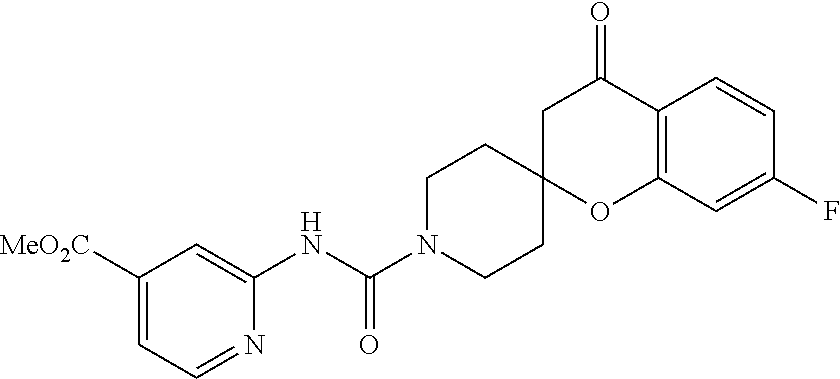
C1([MeO2C])=CC=NC(NC(N2CCC3(CC2)OC2=C(C(=O)C3)C=CC(F)=C2)=O)=C1
